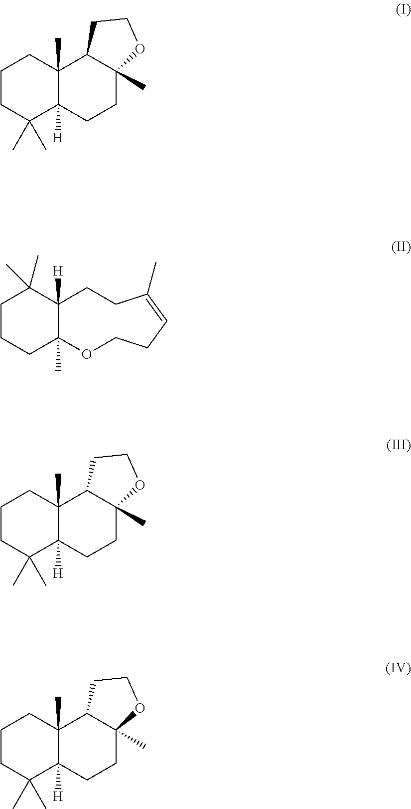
C1CC(C)(C)C2([H])C(C)(C1)C1C(C)(CC2)OCC1.C1CCC2(C)C([H])(C1(C)C)CCC(C)=CCCO2.C1CC(C)(C)C2([H])C(C)(C1)C1C(C)(CC2)OCC1.C1CC(C)(C)C2([H])C(C)(C1)C1C(C)(CC2)OCC1
